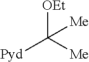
[OEt]C([Me])([Pyd])[Me]
